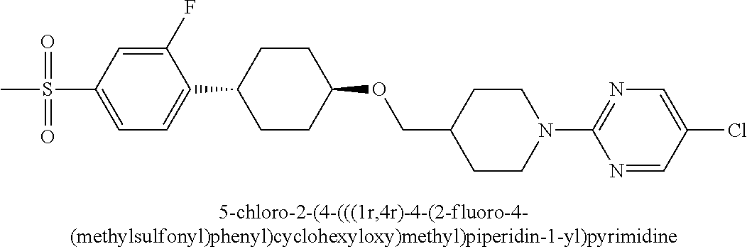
C1(S(=O)(=O)C)=CC=C(C2CCC(OCC3CCN(C4=NC=C(Cl)C=N4)CC3)CC2)C(F)=C1
